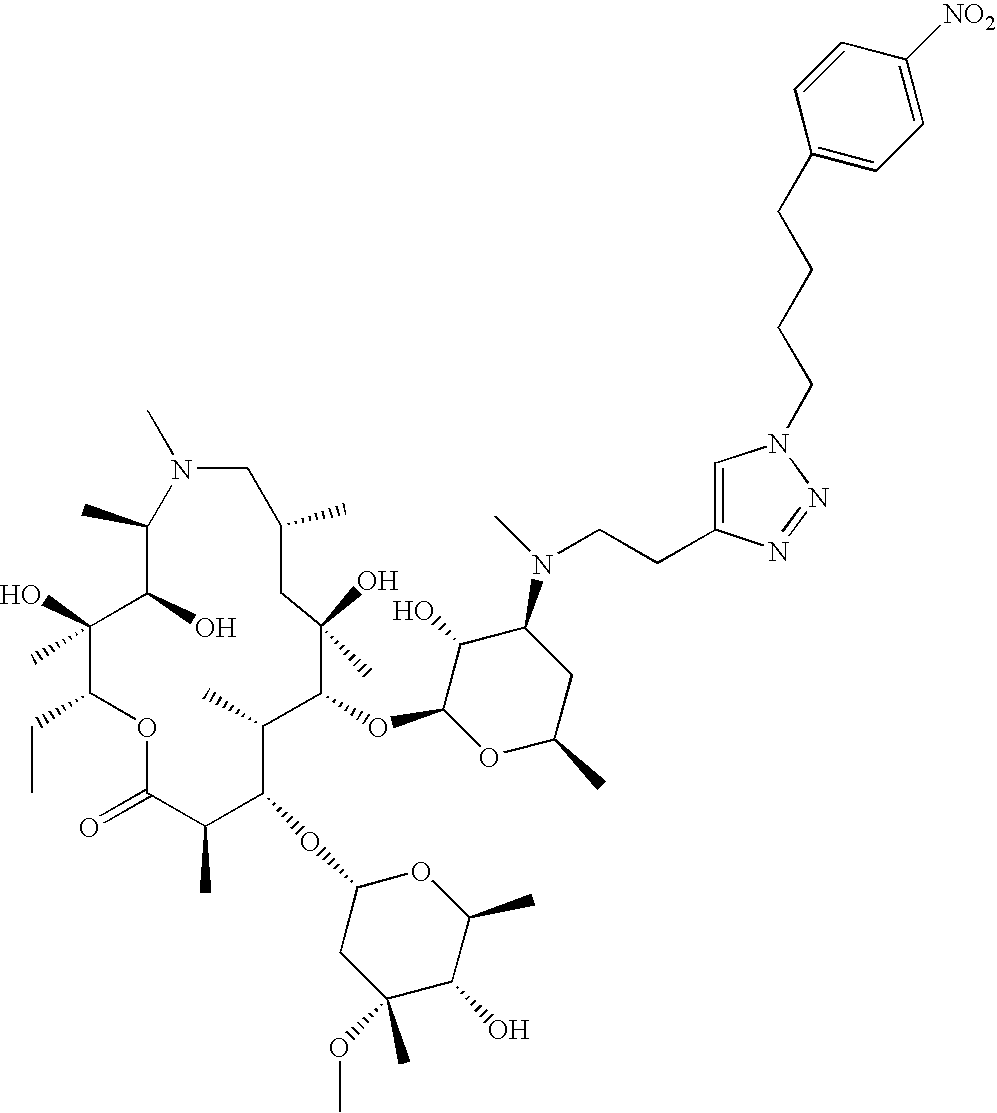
C1(C)C(O)C(O)(C)C(CC)OC(=O)C(C)C(OC2CC(C)(OC)C(O)C(C)O2)C(C)C(OC2OC(C)CC(N(C)CCC3=CN(CCCCC4=CC=C([NO2])C=C4)N=N3)C2O)C(O)(C)CC(C)CN1C
